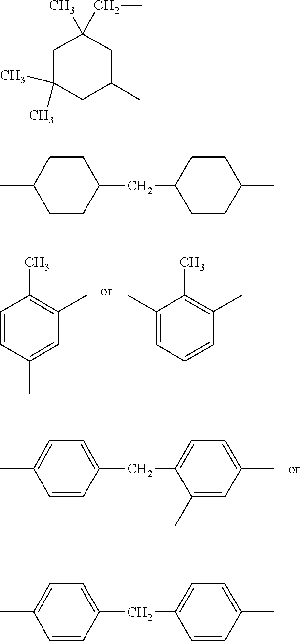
C1=CC(C)=CC(C)=C1C.C1(C)=CC=CC(C)=C1C.CC1=CC=C(CC2=CC=C(C)C=C2C)C=C1.C1C(C)(C)CC(C)CC1(C)CC.CC1CCC(CC2CCC(C)CC2)CC1.CC1=CC=C(CC2=CC=C(C)C=C2)C=C1
